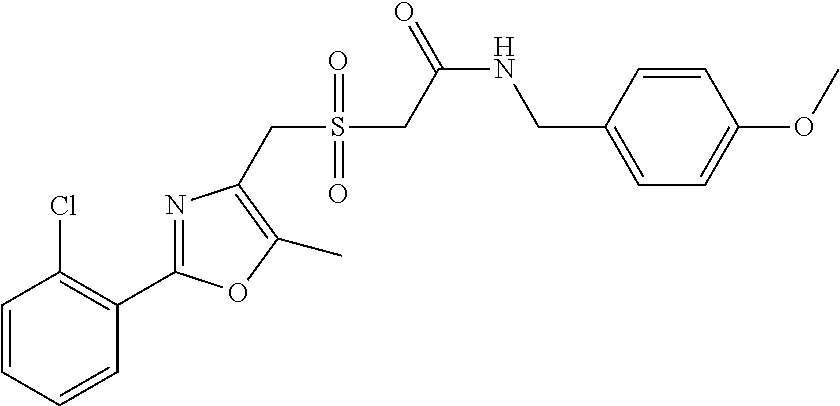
C1=CC=CC(C2=NC(CS(=O)(=O)CC(=O)NCC3=CC=C(OC)C=C3)=C(C)O2)=C1Cl
